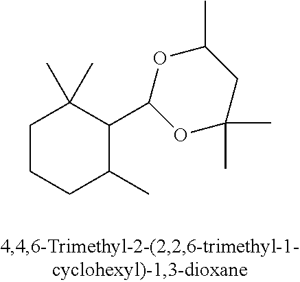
C1CCC(C)C(C2OC(C)(C)CC(C)O2)C1(C)C
